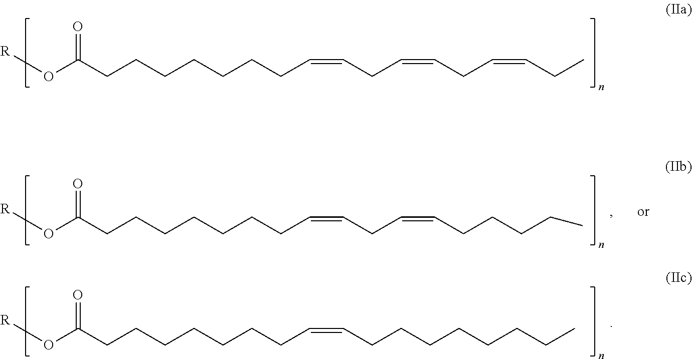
C(=CCC=CCC=CCC)CCCCCCCC(O[R])=O.C(=CCCCCCCCC)CCCCCCCC(O[R])=O.C(=CCC=CCCCCC)CCCCCCCC(O[R])=O
